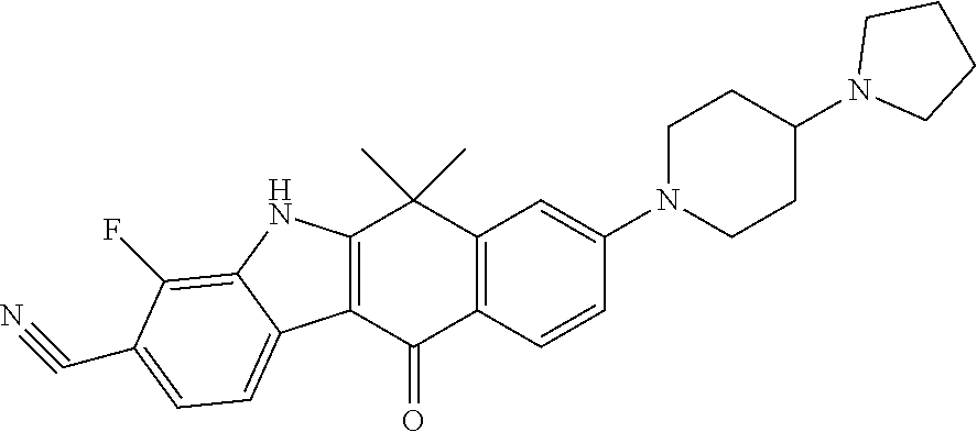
C12=C(C(=O)C3=C(C1(C)C)C=C(N1CCC(N4CCCC4)CC1)C=C3)C1=CC=C(C#N)C(F)=C1N2
